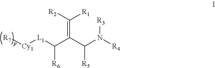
[R7][Cy1][L1]C(C(C(N([R4])[R3])[R5])=C([R2])[R1])[R6]
